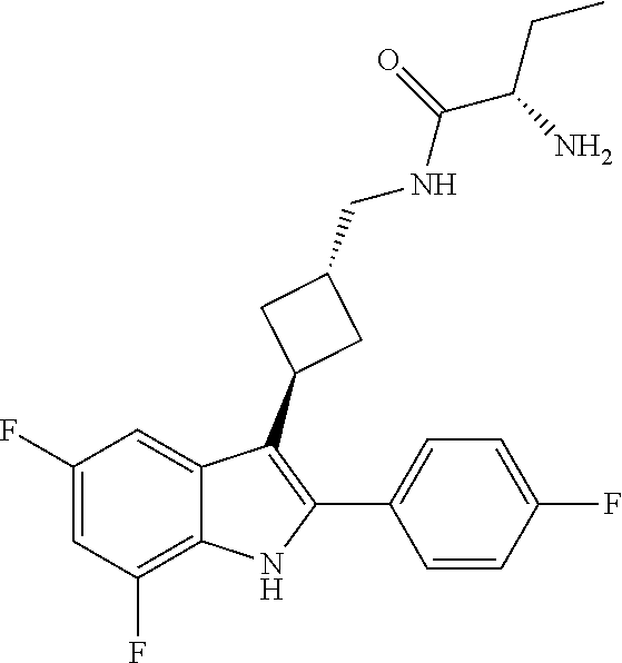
C1=C(C2=C(C3CC(CNC(=O)C(CC)N)C3)C3=CC(F)=CC(F)=C3N2)C=CC(F)=C1
